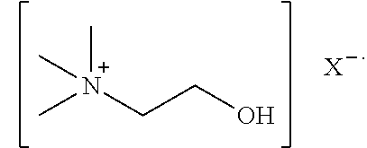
[N+](C)(C)(C)CCO.[X]
